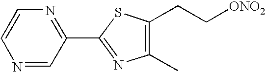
C1(C2=NC(C)=C(CC[ONO2])S2)=NC=CN=C1
